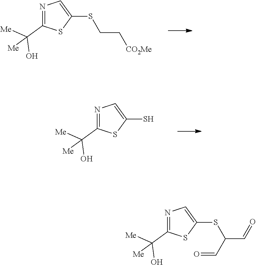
C1=C(SC(C=O)C=O)SC(C(O)([Me])[Me])=N1.C1=C(SCC[CO2Me])SC(C(O)([Me])[Me])=N1.C1=C(S)SC(C(O)([Me])[Me])=N1
